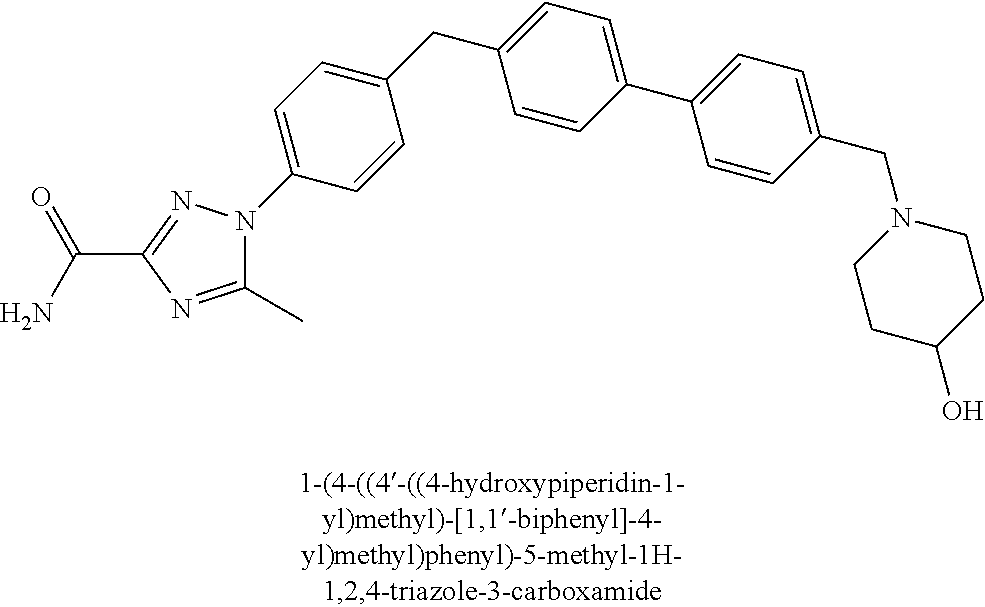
C1(CC2=CC=C(C3=CC=C(CN4CCC(O)CC4)C=C3)C=C2)=CC=C(N2C(C)=NC(C(N)=O)=N2)C=C1
